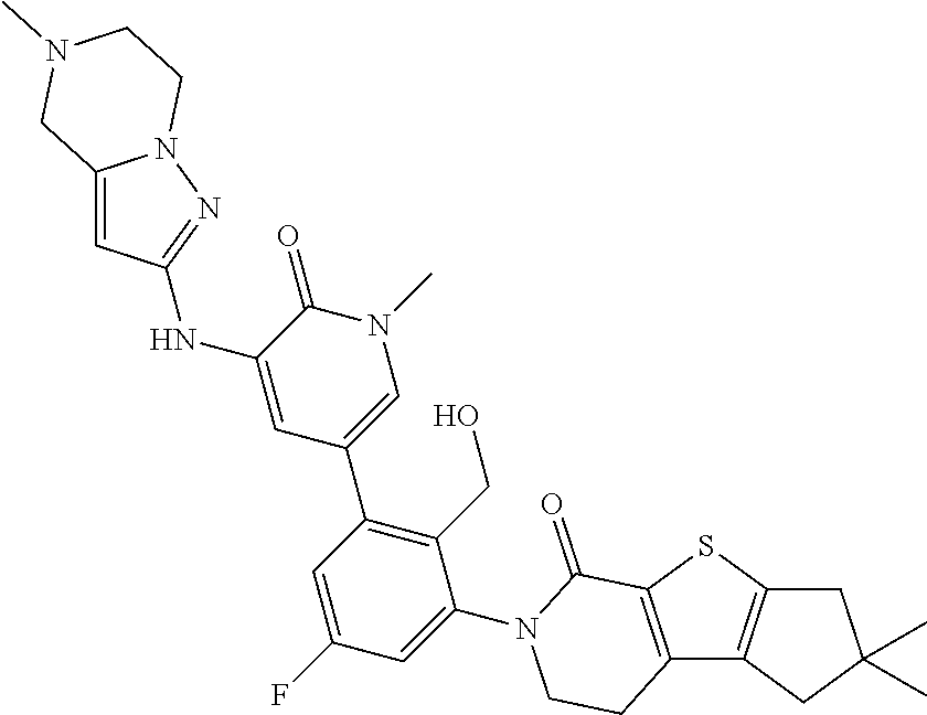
C12=C(C3=C(S1)C(=O)N(C1=CC(F)=CC(C4=CN(C)C(=O)C(NC5=NN6C(=C5)CN(C)CC6)=C4)=C1CO)CC3)CC(C)(C)C2
